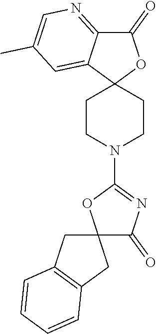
C12(CCN(C3=NC(=O)C4(O3)CC3=C(C4)C=CC=C3)CC1)OC(=O)C1=NC=C(C)C=C21
